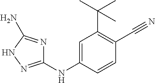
C1=C(NC2=NNC(N)=N2)C=CC(C#N)=C1C(C)(C)C
